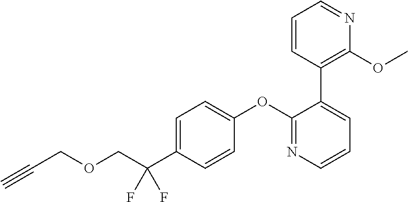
C(C(C1=CC=C(OC2=NC=CC=C2C2=C(OC)N=CC=C2)C=C1)(F)F)OCC#C
